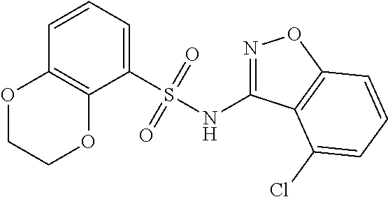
C1=CC=C(S(NC2=NOC3=C2C(Cl)=CC=C3)(=O)=O)C2=C1OCCO2
